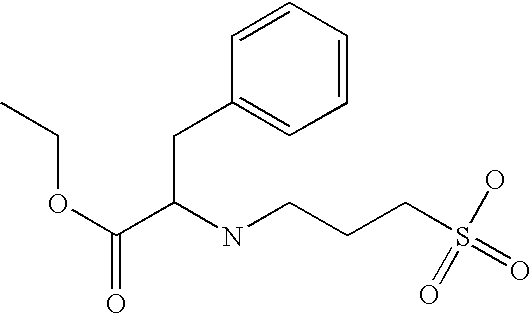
C1=CC=CC(CC(C(OCC)=O)NCCCS(=O)(O)=O)=C1
